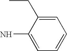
C1=C(CC)C(N)=CC=C1
